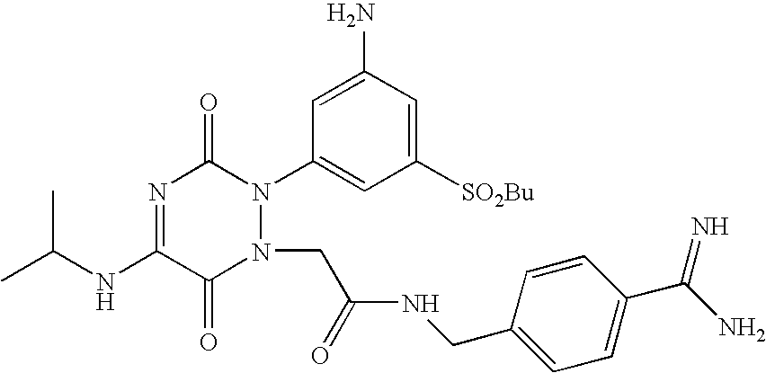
CC(NC1=NC(=O)N(C2=CC([SO2Bu])=CC(N)=C2)N(CC(=O)NCC2=CC=C(C(=N)N)C=C2)C1=O)C
